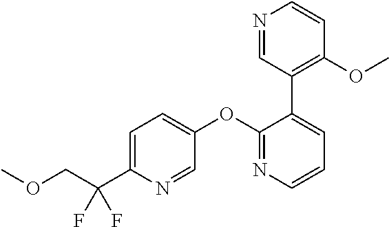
C1=C(C(COC)(F)F)N=CC(OC2=NC=CC=C2C2=C(OC)C=CN=C2)=C1
